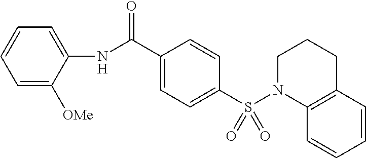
C1=C(C(NC2=CC=CC=C2[OMe])=O)C=CC(S(=O)(N2C3=C(CCC2)C=CC=C3)=O)=C1
